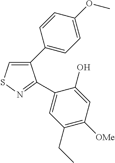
C1(C2=CC=C(OC)C=C2)=CSN=C1C1=CC(CC)=C([OMe])C=C1O
